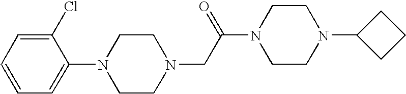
C1(N2CCN(CC(N3CCN(C4CCC4)CC3)=O)CC2)=CC=CC=C1Cl
